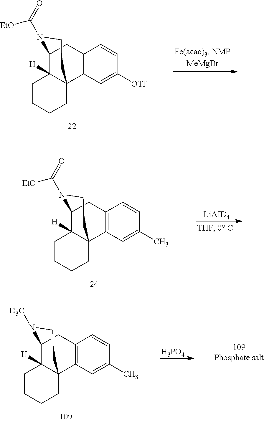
C12=C(C=C(C)C=C1)C13C([H])(C(C2)N([D3C])CC1)CCCC3.[H3PO4].C12=C(C=C([OTf])C=C1)C13C([H])(C(C2)N(C(=O)[EtO])CC1)CCCC3.C12=C(C=C(C)C=C1)C13C([H])(C(C2)N(C(=O)[EtO])CC1)CCCC3.[LiAID4]
